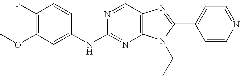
N(C1=NC2=C(C=N1)N=C(C1=CC=NC=C1)N2CC)C1=CC(OC)=C(F)C=C1
